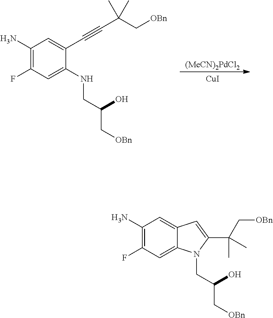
C1(N)=C(F)C=C2C(=C1)C=C(C(C)(C[OBn])C)N2CC(O)C[OBn].[(MeCN)2PdCl2].[CuI].C1(N)=C(F)C=C(NCC(O)C[OBn])C(C#CC(C[OBn])(C)C)=C1
